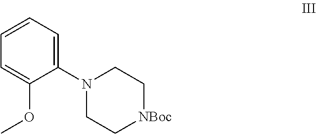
C1=C(OC)C(N2CC[NBoc]CC2)=CC=C1
